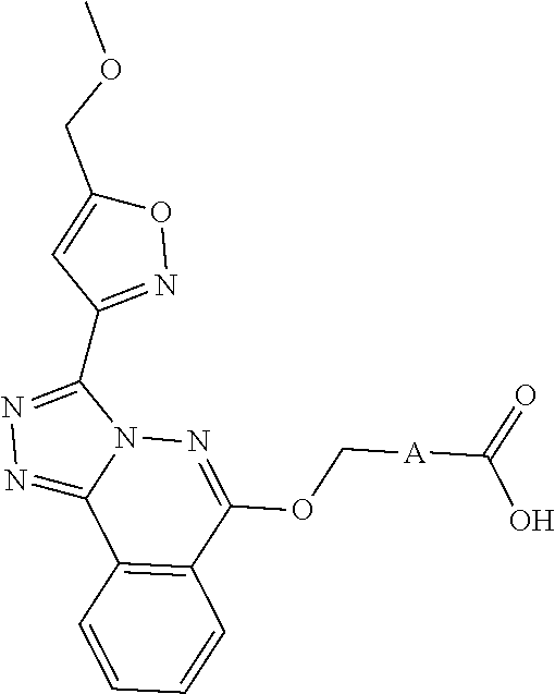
N1=C(C2=NOC(COC)=C2)N2N=C(OC[A]C(=O)O)C3=C(C=CC=C3)C2=N1
